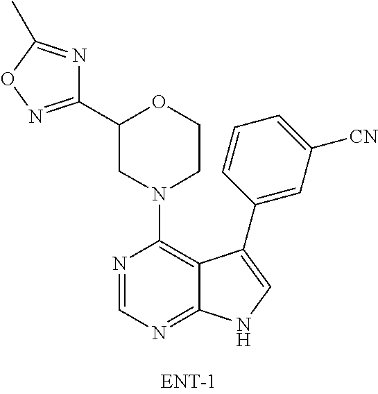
N1(C2=C3C(=NC=N2)NC=C3C2=CC([CN])=CC=C2)CCOC(C2=NOC(C)=N2)C1
